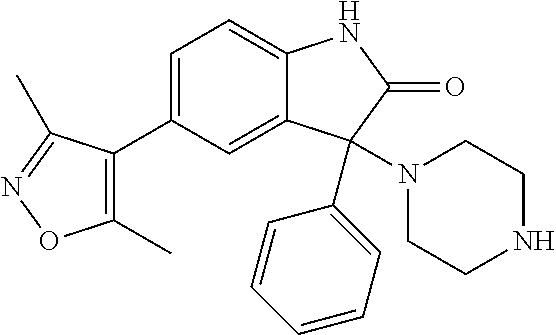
C1(C)=C(C2=CC=C3C(=C2)C(N2CCNCC2)(C2=CC=CC=C2)C(=O)N3)C(C)=NO1
